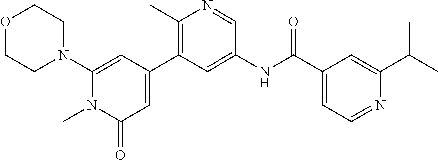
O1CCN(C2=CC(C3=C(C)N=CC(NC(C4=CC=NC(C(C)C)=C4)=O)=C3)=CC(=O)N2C)CC1
